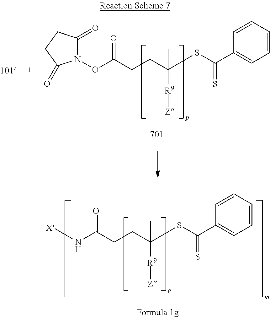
N1(OC(CCC([R9][Z])(C)SC(C2=CC=CC=C2)=S)=O)C(=O)CCC1=O.[X]NC(CCC([R9][Z])(C)SC(C1=CC=CC=C1)=S)=O
